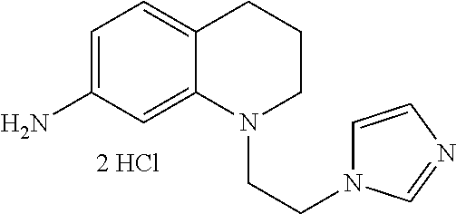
C1=C(N)C=C2C(=C1)CCCN2CCN1C=CN=C1
